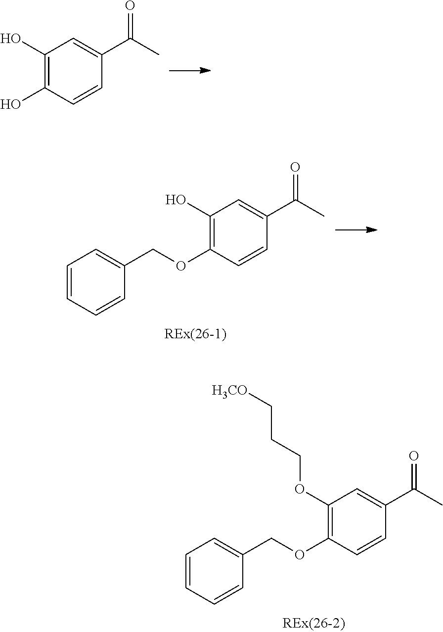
C1(O)=C(O)C=CC(C(C)=O)=C1.C1(O)=C(OCC2=CC=CC=C2)C=CC(C(C)=O)=C1.C1(OCCC[H3CO])=C(OCC2=CC=CC=C2)C=CC(C(C)=O)=C1
